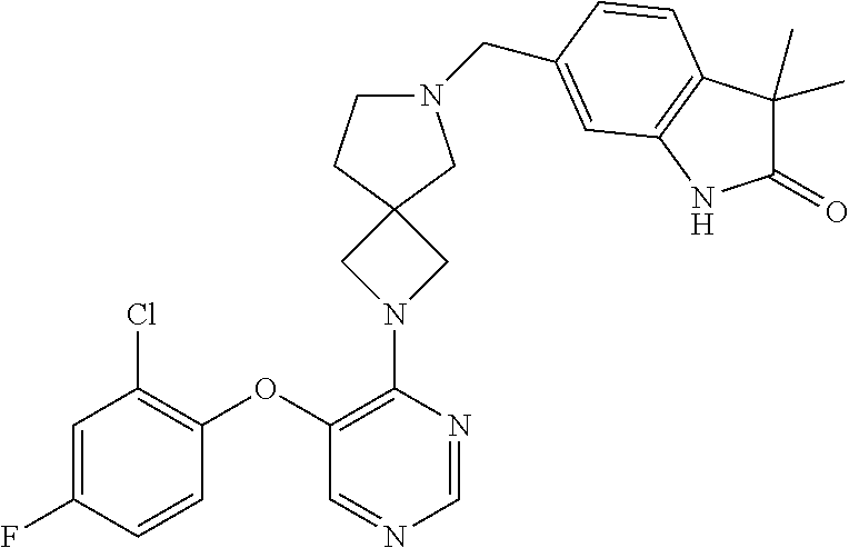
C1(OC2=C(N3CC4(C3)CN(CC3=CC5=C(C(C)(C)C(=O)N5)C=C3)CC4)N=CN=C2)=C(Cl)C=C(F)C=C1
